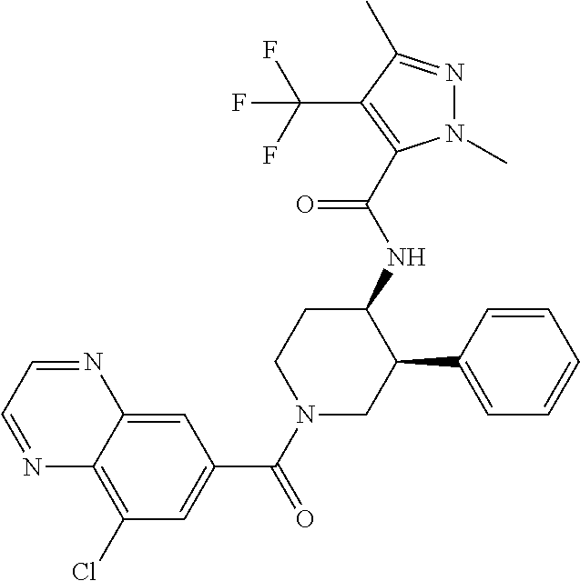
C1(Cl)=C2C(=CC(C(=O)N3CC(C4=CC=CC=C4)C(NC(=O)C4=C(C(F)(F)F)C(C)=NN4C)CC3)=C1)N=CC=N2
